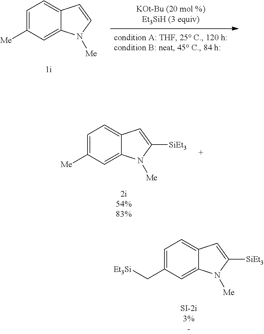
C1=C(C[Et3Si])C=C2C(=C1)C=C([SiEt3])N2[Me].C1=C([Me])C=C2C(=C1)C=CN2[Me].C1=C([Me])C=C2C(=C1)C=C([SiEt3])N2[Me]
